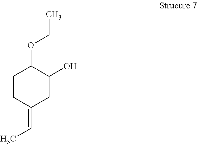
C1CC(=CC)CC(O)C1OCC
